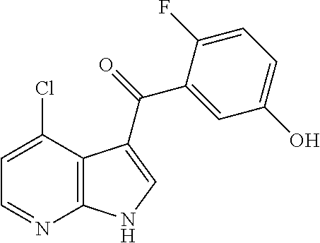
C1=C(Cl)C2=C(N=C1)NC=C2C(=O)C1=CC(O)=CC=C1F
